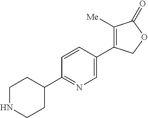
C1NCCC(C2=NC=C(C3=C([Me])C(=O)OC3)C=C2)C1
